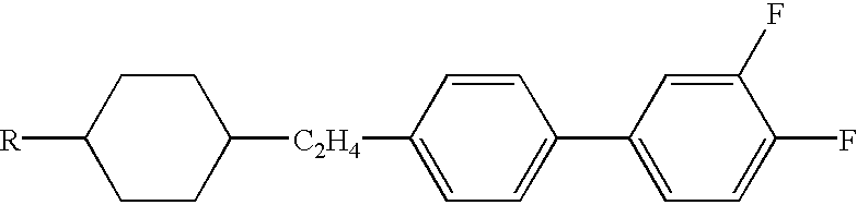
[R]C1CCC([C2H4]C2=CC=C(C3=CC=C(F)C(F)=C3)C=C2)CC1
